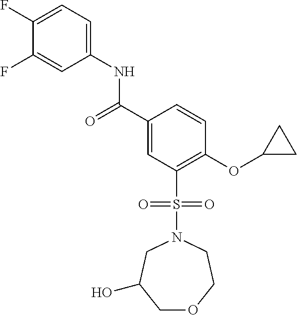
C(C1=CC(S(N2CC(O)COCC2)(=O)=O)=C(OC2CC2)C=C1)(=O)NC1=CC=C(F)C(F)=C1
